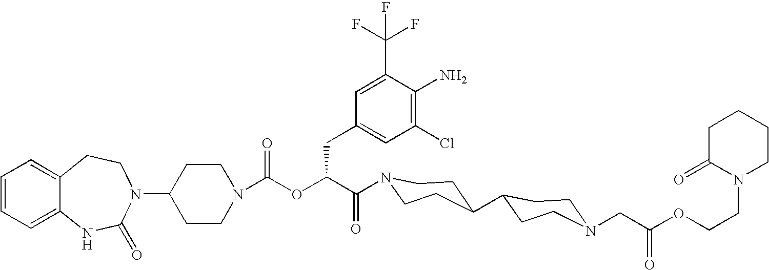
C1(N2C(=O)NC3=CC=CC=C3CC2)CCN(C(OC(C(=O)N2CCC(C3CCN(CC(OCCN4CCCCC4=O)=O)CC3)CC2)CC2=CC(Cl)=C(N)C(C(F)(F)F)=C2)=O)CC1
